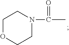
C1OCCN(C(C)=O)C1
